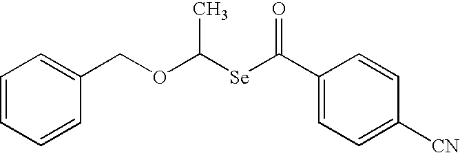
C1=CC=CC(COC([Se]C(C2=CC=C([CN])C=C2)=O)C)=C1
